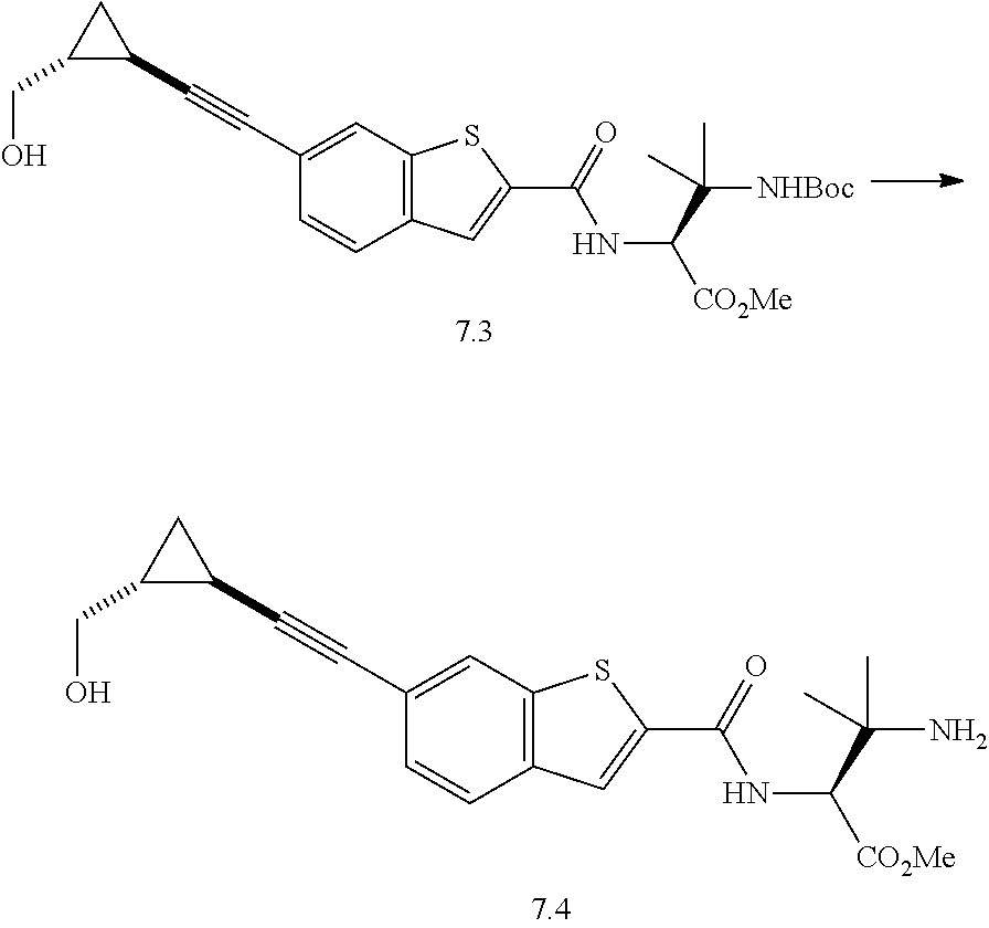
C(C1C(C#CC2=CC3=C(C=C2)C=C(C(=O)NC([CO2Me])C([NHBoc])(C)C)S3)C1)O.C(C1C(C#CC2=CC3=C(C=C2)C=C(C(=O)NC([CO2Me])C(N)(C)C)S3)C1)O
